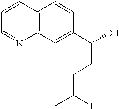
C12=C(C=C(C(O)CC=C(C)I)C=C1)N=CC=C2
